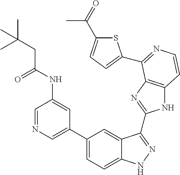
C1(C2=CN=CC(NC(CC(C)(C)C)=O)=C2)=CC=C2C(=C1)C(C1=NC3=C(N1)C=CN=C3C1=CC=C(C(=O)C)S1)=NN2
